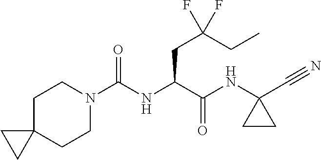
C(NC(C(NC1(C#N)CC1)=O)CC(F)(CC)F)(N1CCC2(CC1)CC2)=O
